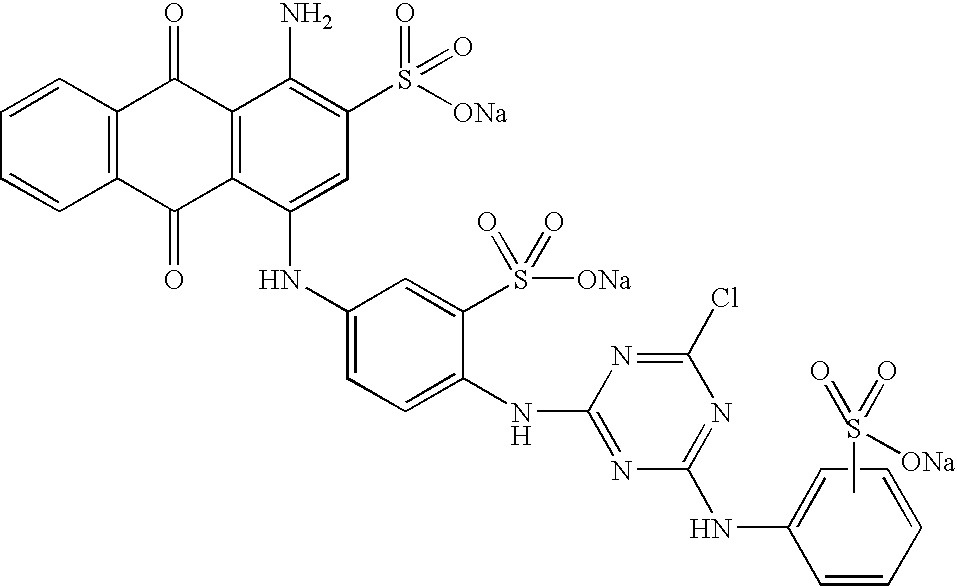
C1=CC=CC2=C1C(=O)C1=C(C2=O)C(NC2=CC=C(NC3=NC(NC4=CC=CC=C4)=NC(Cl)=N3)C(S([ONa])(=O)=O)=C2)=CC(S([ONa])(=O)=O)=C1N.CS(=O)(=O)[ONa]
